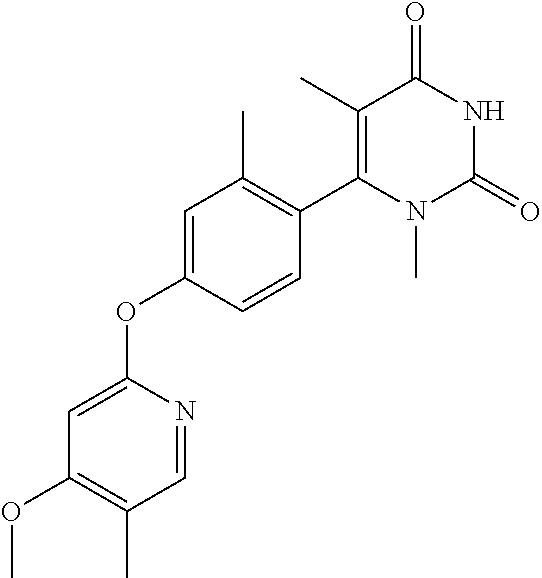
C1=C(OC2=CC(OC)=C(C)C=N2)C=CC(C2=C(C)C(=O)NC(=O)N2C)=C1C
